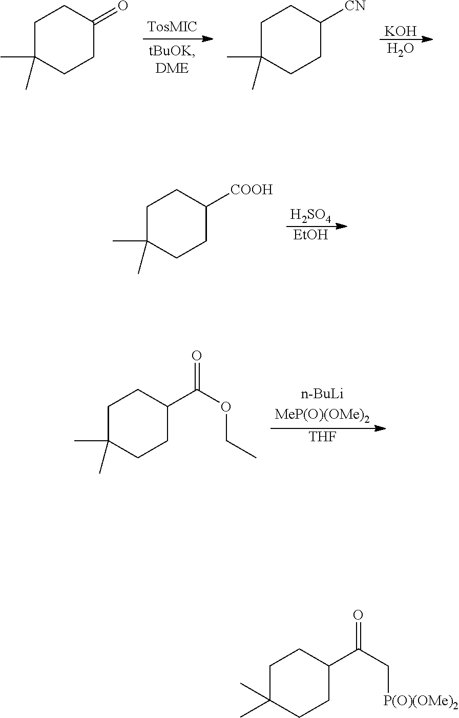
[KOH].O.C1C(C)(C)CCC(=O)C1.C1C(C)(C)CCC([CN])C1.[H2SO4].[EtOH].C1C(C)(C)CCC([COOH])C1.[THF].C1C(C)(C)CCC(C(OCC)=O)C1.C1C(C)(C)CCC(C(C[P(O)(OMe)2])=O)C1
